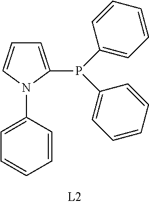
C1=C(P(C2=CC=CC=C2)C2=CC=CC=C2)N(C2=CC=CC=C2)C=C1
